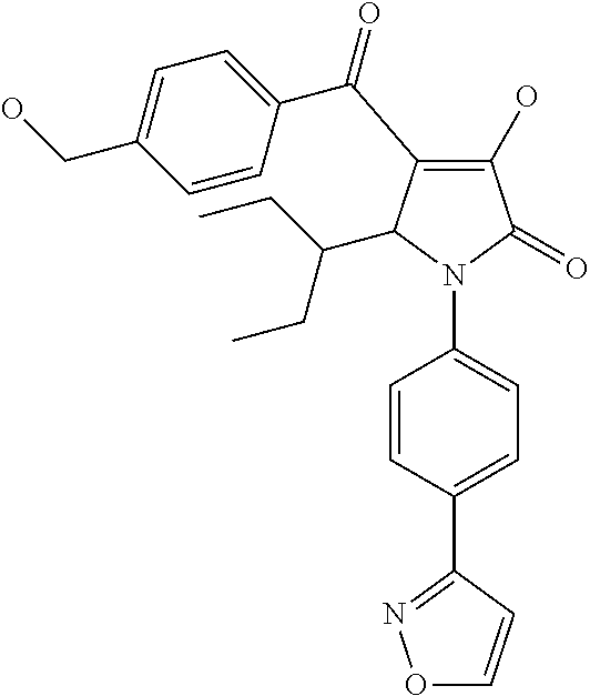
C1(O)=C(C(C2=CC=C(CO)C=C2)=O)C(C(CC)CC)N(C2=CC=C(C3=NOC=C3)C=C2)C1=O
